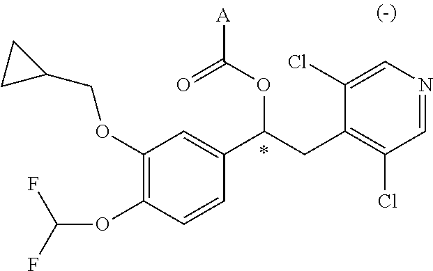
C1(OCC2CC2)=C(OC(F)F)C=CC(C(CC2=C(Cl)C=NC=C2Cl)OC([A])=O)=C1
